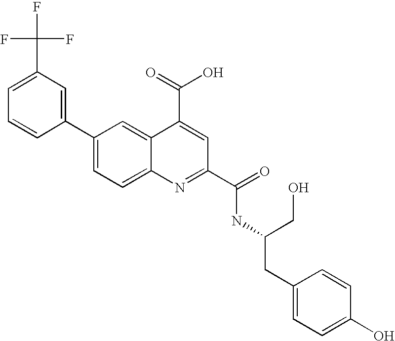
C1(C(F)(F)F)=CC=CC(C2=CC=C3C(=C2)C(C(=O)O)=CC(C(=O)NC(CO)CC2=CC=C(O)C=C2)=N3)=C1
